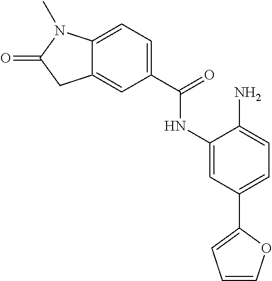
C12=CC(C(=O)NC3=CC(C4=CC=CO4)=CC=C3N)=CC=C1N(C)C(=O)C2
